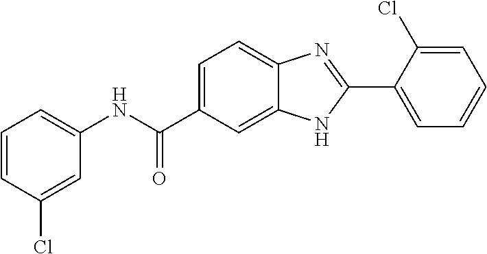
C1(NC(C2=CC=C3C(=C2)NC(C2=CC=CC=C2Cl)=N3)=O)=CC=CC(Cl)=C1
